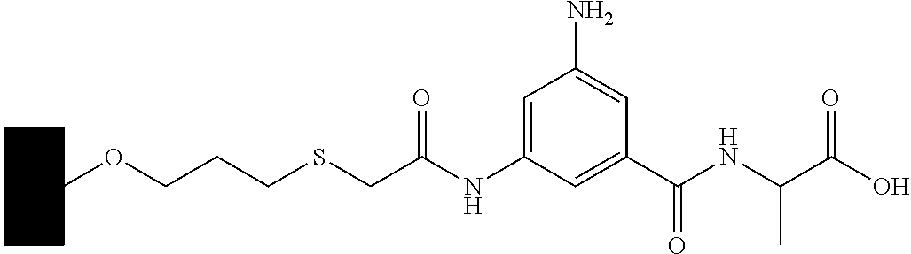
N(C(C1=CC(NC(CSCCCOC2CCCCC2)=O)=CC(N)=C1)=O)C(C(=O)O)C
